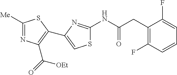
C1([Me])=NC(C(=O)[OEt])=C(C2=CSC(NC(CC3=C(F)C=CC=C3F)=O)=N2)S1
